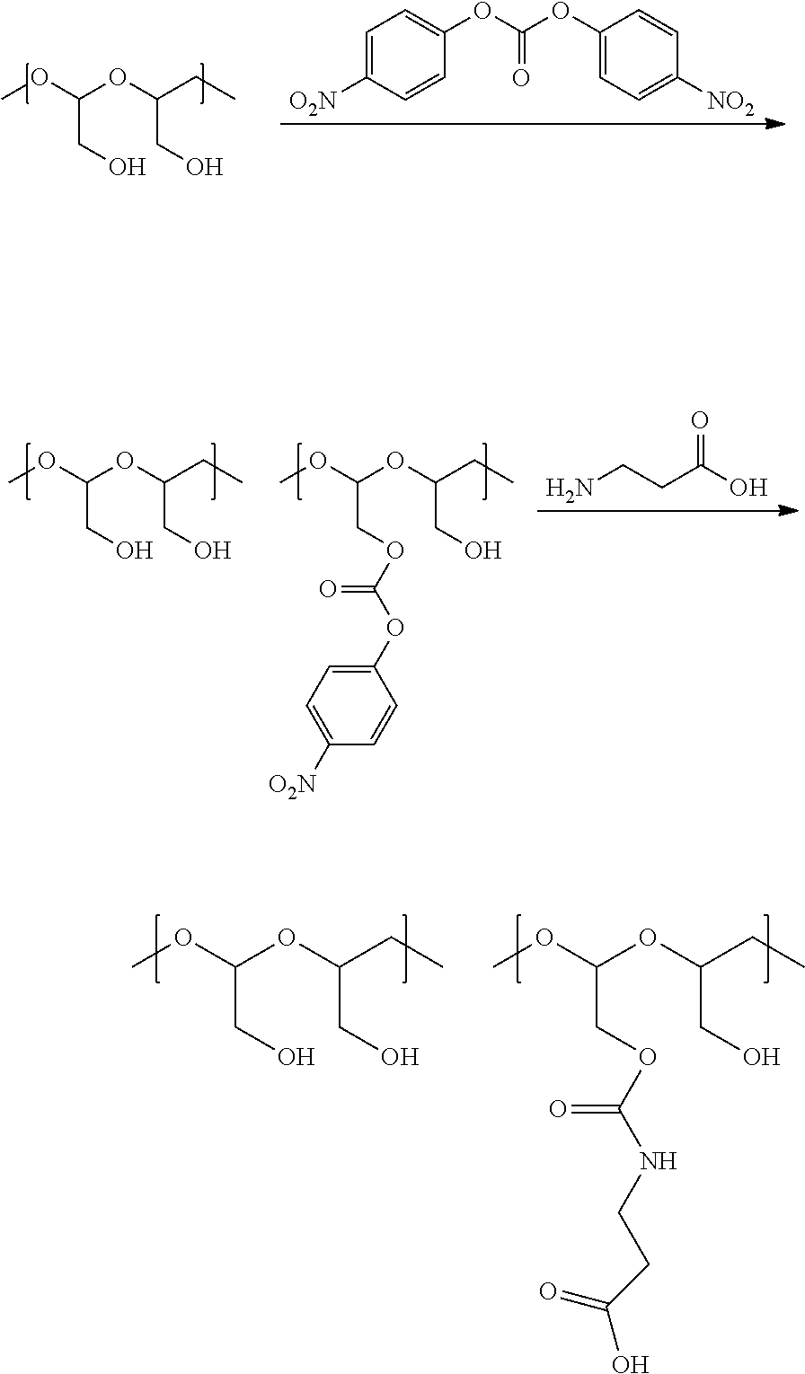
COC(OC(CC)CO)CO.C1=C([O2N])C=CC(OC(OC2=CC=C([NO2])C=C2)=O)=C1.COC(OC(CC)CO)CO.COC(OC(CC)CO)COC(OC1=CC=C([O2N])C=C1)=O.NCCC(O)=O.COC(OC(CC)CO)CO.COC(OC(CC)CO)COC(NCCC(=O)O)=O
